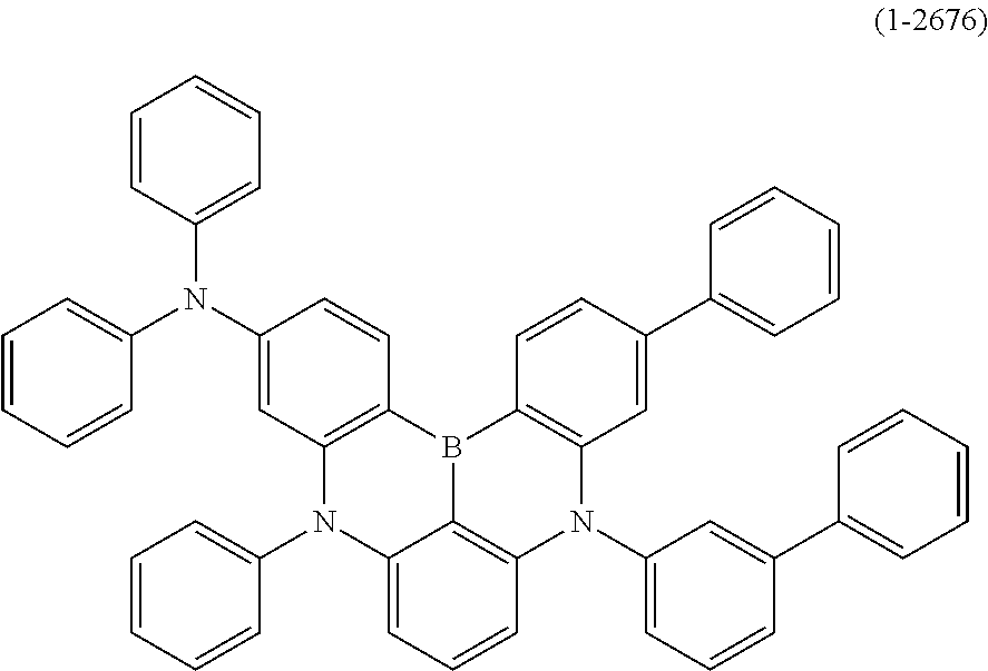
C1=CC(N(C2=CC3=C(C=C2)B2C4=C(N(C5=CC=CC(C6=CC=CC=C6)=C5)C5=C2C=CC(C2=CC=CC=C2)=C5)C=CC=C4N3C2=CC=CC=C2)C2=CC=CC=C2)=CC=C1
